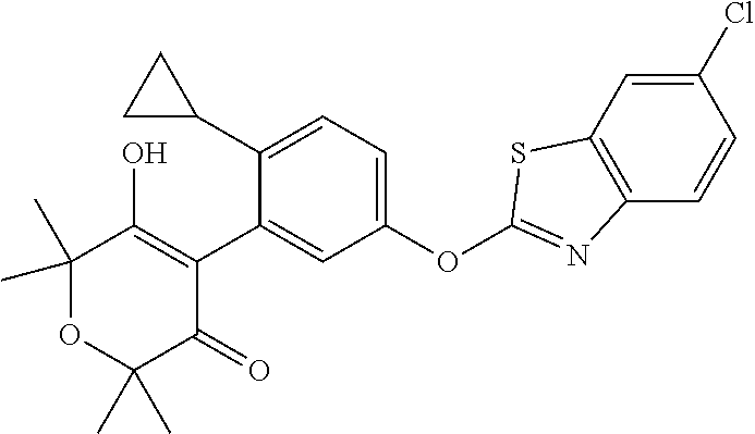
C1(C2CC2)=CC=C(OC2=NC3=C(C=C(Cl)C=C3)S2)C=C1C1=C(O)C(C)(C)OC(C)(C)C1=O
